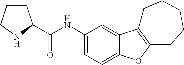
C1(NC(=O)C2CCCN2)=CC=C2C(=C1)C1=C(O2)CCCCC1
